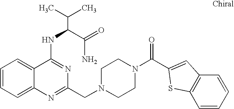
C1=CC=C2C(=C1)C(NC(C(N)=O)C(C)C)=NC(CN1CCN(C(C3=CC4=C(C=CC=C4)S3)=O)CC1)=N2
